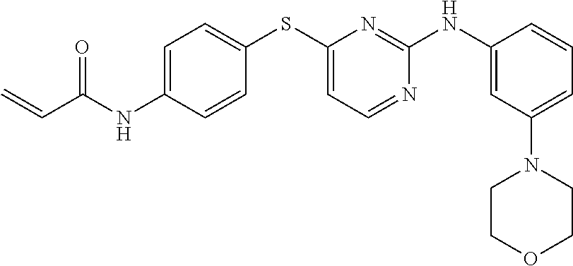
C1=C(NC(C=C)=O)C=CC(SC2=CC=NC(NC3=CC(N4CCOCC4)=CC=C3)=N2)=C1
